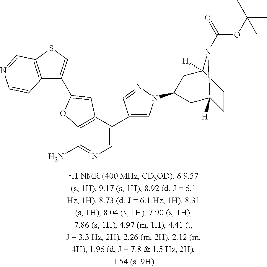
C12=C(C(C3=CN(C4CC5([H])CCC([H])(C4)N5C(OC(C)(C)C)=O)N=C3)=CN=C1N)C=C(C1=CSC3=C1C=CN=C3)O2
